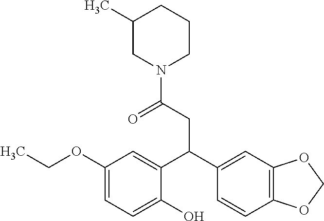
C1(OCC)=CC=C(O)C(C(C2=CC3=C(C=C2)OCO3)CC(=O)N2CCCC(C)C2)=C1
